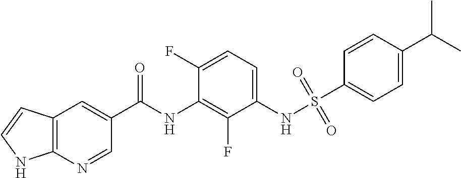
C12=C(N=CC(C(NC3=C(F)C(NS(=O)(=O)C4=CC=C(C(C)C)C=C4)=CC=C3F)=O)=C1)NC=C2
